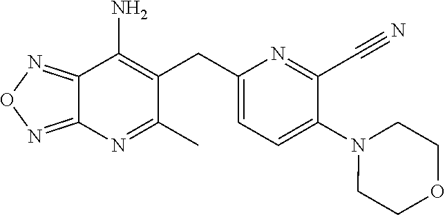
C12=NON=C1N=C(C)C(CC1=CC=C(N3CCOCC3)C(C#N)=N1)=C2N
